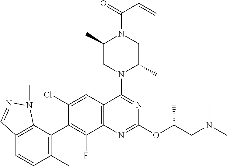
C12=C(C(C3=C(F)C4=C(C=C3Cl)C(N3C(C)CN(C(C=C)=O)C(C)C3)=NC(OC(C)CN(C)C)=N4)=C(C)C=C1)N(C)N=C2
